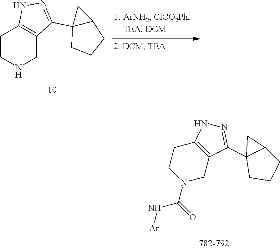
C12=C(CN(C(=O)N[Ar])CC1)C(C13CCCC1C3)=NN2.C1CNCC2=C1NN=C2C12C(C1)CCC2
